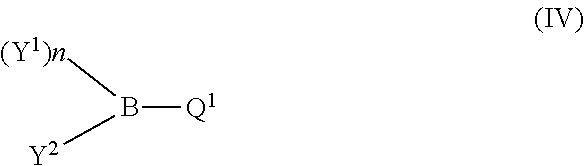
B([Q1])([(Y1)n])[Y2]
